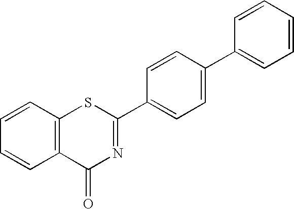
C1=CC2=C(C=C1)C(=O)N=C(C1=CC=C(C3=CC=CC=C3)C=C1)S2
